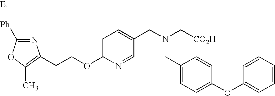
N1=C([Ph])OC(C)=C1CCOC1=CC=C(CN(C[CO2H])CC2=CC=C(OC3=CC=CC=C3)C=C2)C=N1
